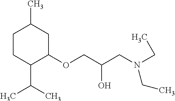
C1CC(C(C)C)C(OCC(CN(CC)CC)O)CC1C
